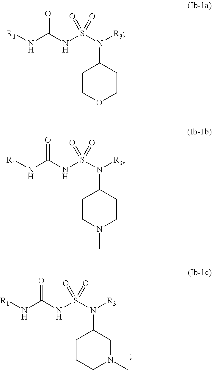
C1CCN(C)CC1N(S(NC(N[R1])=O)(=O)=O)[R3].C1COCCC1N(S(NC(N[R1])=O)(=O)=O)[R3].C1CN(C)CCC1N(S(NC(N[R1])=O)(=O)=O)[R3]
